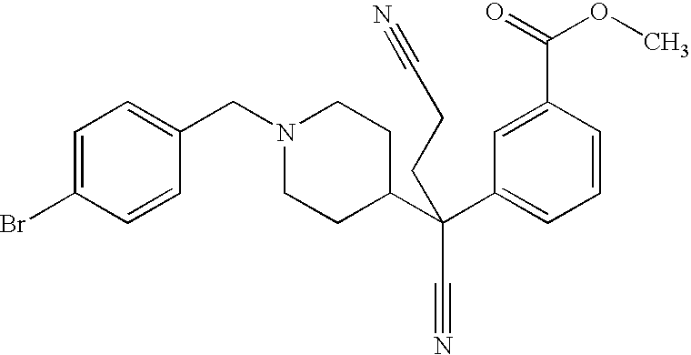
C1=C(Br)C=CC(CN2CCC(C(C3=CC=CC(C(=O)OC)=C3)(C#N)CCC#N)CC2)=C1
